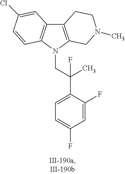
C12=C(N(CC(C3=CC=C(F)C=C3F)(F)C)C3=C1C=C(Cl)C=C3)CN(C)CC2
